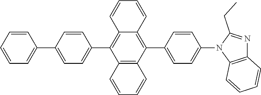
C1(C2=CC=C(C3=C4C(=C(C5=CC=C(N6C7=C(N=C6CC)C=CC=C7)C=C5)C5=C3C=CC=C5)C=CC=C4)C=C2)=CC=CC=C1
